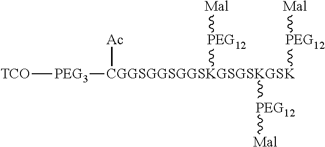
[TCO][PEG3][CGGSGGSGGSKGSGSKGSK]([Ac])([PEG12][Mal])([PEG12][Mal])[PEG12][Mal]
